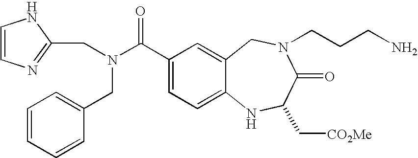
C1=CN=C(CN(CC2=CC=CC=C2)C(=O)C2=CC=C3C(=C2)CN(CCCN)C(=O)C(C[CO2Me])N3)N1
